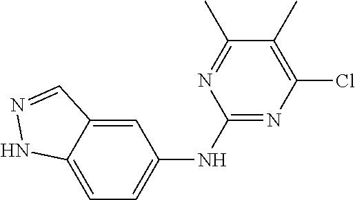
N1=C(C)C(C)=C(Cl)N=C1NC1=CC=C2C(=C1)C=NN2
